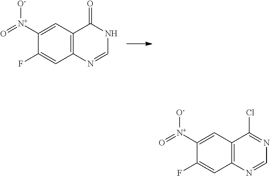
C12=C(C=C([N+]([O-])=O)C(F)=C1)C(=O)NC=N2.C12=C(C=C([N+]([O-])=O)C(F)=C1)C(Cl)=NC=N2
